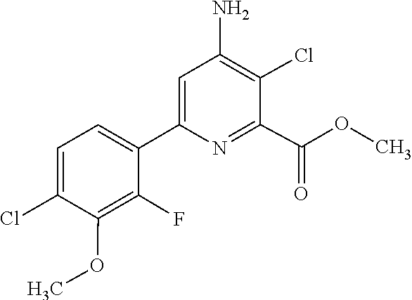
COC1=C(F)C(C2=CC(N)=C(Cl)C(C(OC)=O)=N2)=CC=C1Cl
